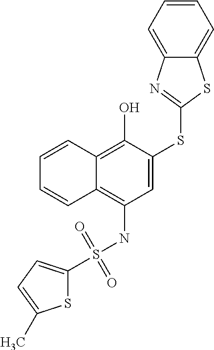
C1=C(SC2=NC3=CC=CC=C3S2)C(O)=C2C(=C1NS(=O)(=O)C1=CC=C(C)S1)C=CC=C2
